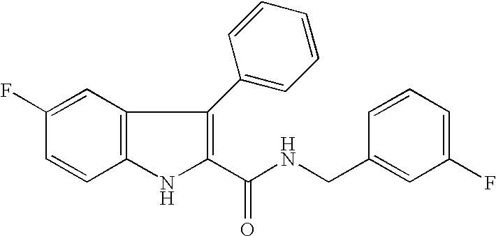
C1(C(NCC2=CC(F)=CC=C2)=O)=C(C2=CC=CC=C2)C2=C(N1)C=CC(F)=C2
